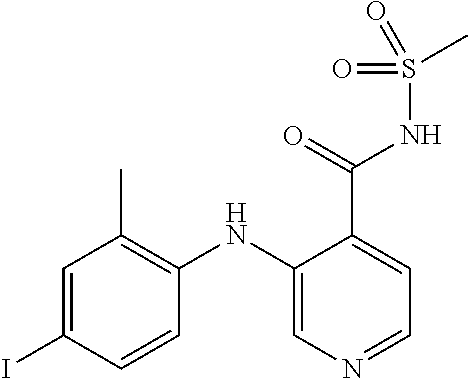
C1=C(I)C=CC(NC2=CN=CC=C2C(=O)NS(C)(=O)=O)=C1C
